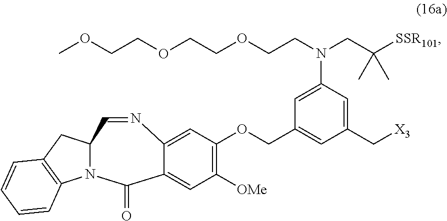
C1=C2C(=CC(OCC3=CC(C[X3])=CC(N(CC([SSR101])(C)C)CCOCCOCCOC)=C3)=C1[OMe])N=CC1N(C3=C(C1)C=CC=C3)C2=O
